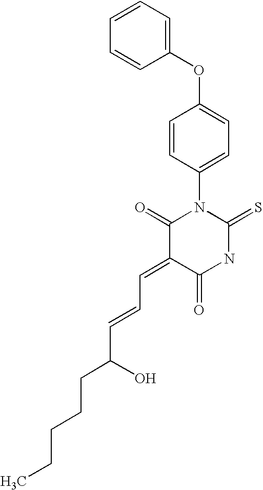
C1(OC2=CC=C(N3C(=O)C(=CC=CC(O)CCCCC)C(=O)NC3=S)C=C2)=CC=CC=C1
